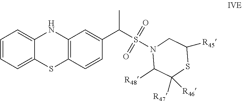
C1=CC=C2C(=C1)NC1=C(S2)C=CC(C(S(N2C([R48])C([R46])([R47])SC([R45])C2)(=O)=O)C)=C1
